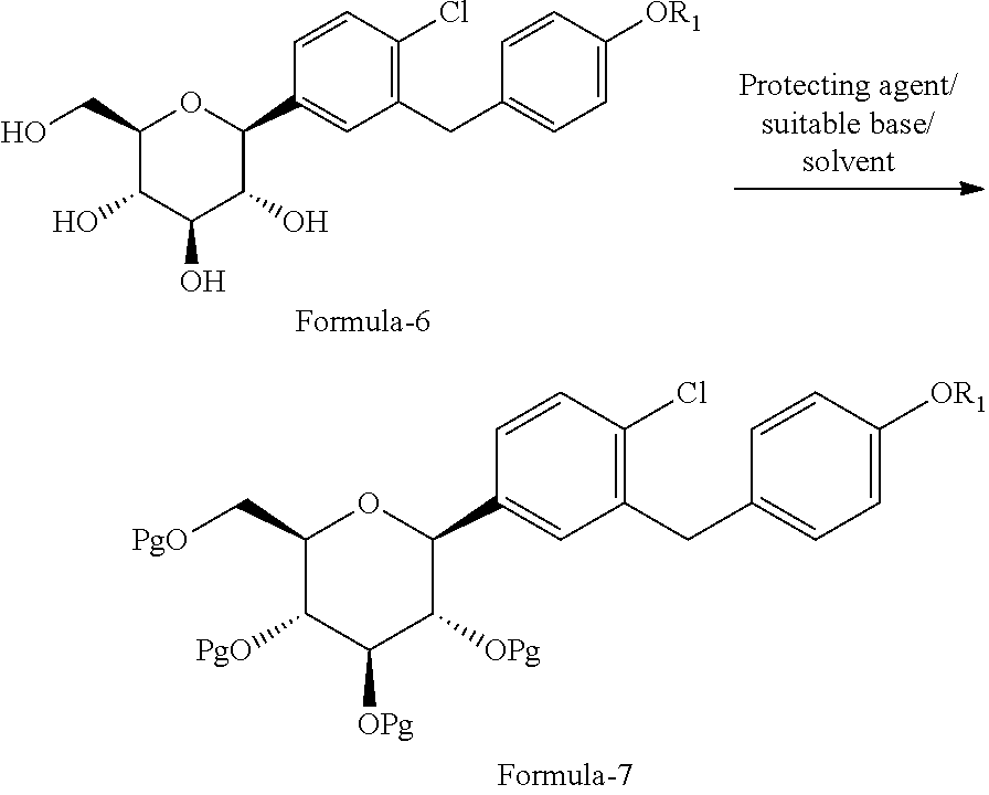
C1(C[PgO])C([PgO])C([OPg])C([OPg])C(C2=CC(CC3=CC=C([OR1])C=C3)=C(Cl)C=C2)O1.C1(CO)C(O)C(O)C(O)C(C2=CC(CC3=CC=C([OR1])C=C3)=C(Cl)C=C2)O1
